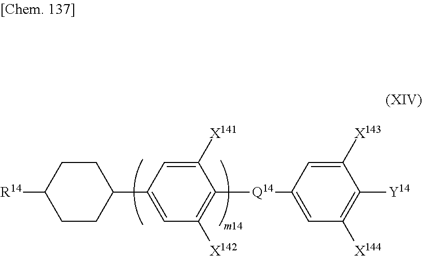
C1CC(C2=CC([X142])=C([Q14]C3=CC([X144])=C([Y14])C([X143])=C3)C([X141])=C2)CCC1[R14]
